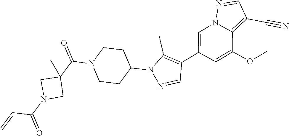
C1=C(C2=C(C)N(C3CCN(C(C4(C)CN(C(=O)C=C)C4)=O)CC3)N=C2)C=C(OC)C2=C(C#N)C=NN12
